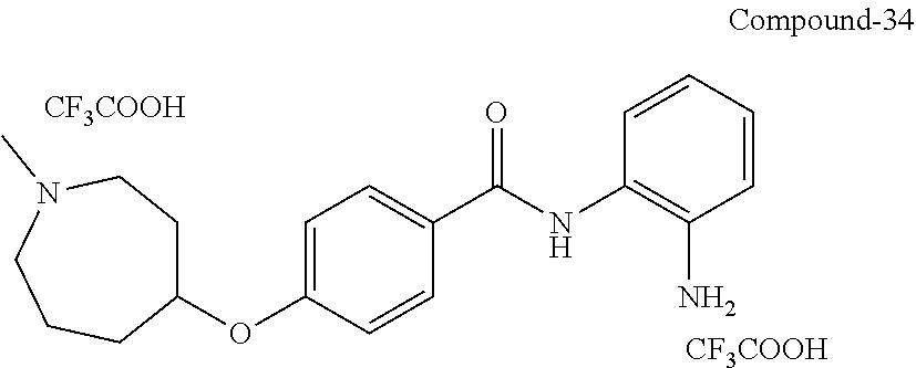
C1(OC2=CC=C(C(=O)NC3=C(N)C=CC=C3)C=C2)CCN(C)CCC1.[CF3COOH].[CF3COOH]
